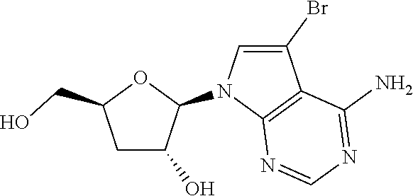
C1C(O)C(N2C3=C(C(Br)=C2)C(N)=NC=N3)OC1CO
